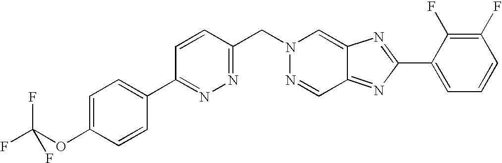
C1=CC(CN2N=CC3=NC(C4=CC=CC(F)=C4F)=NC3=C2)=NN=C1C1=CC=C(OC(F)(F)F)C=C1
